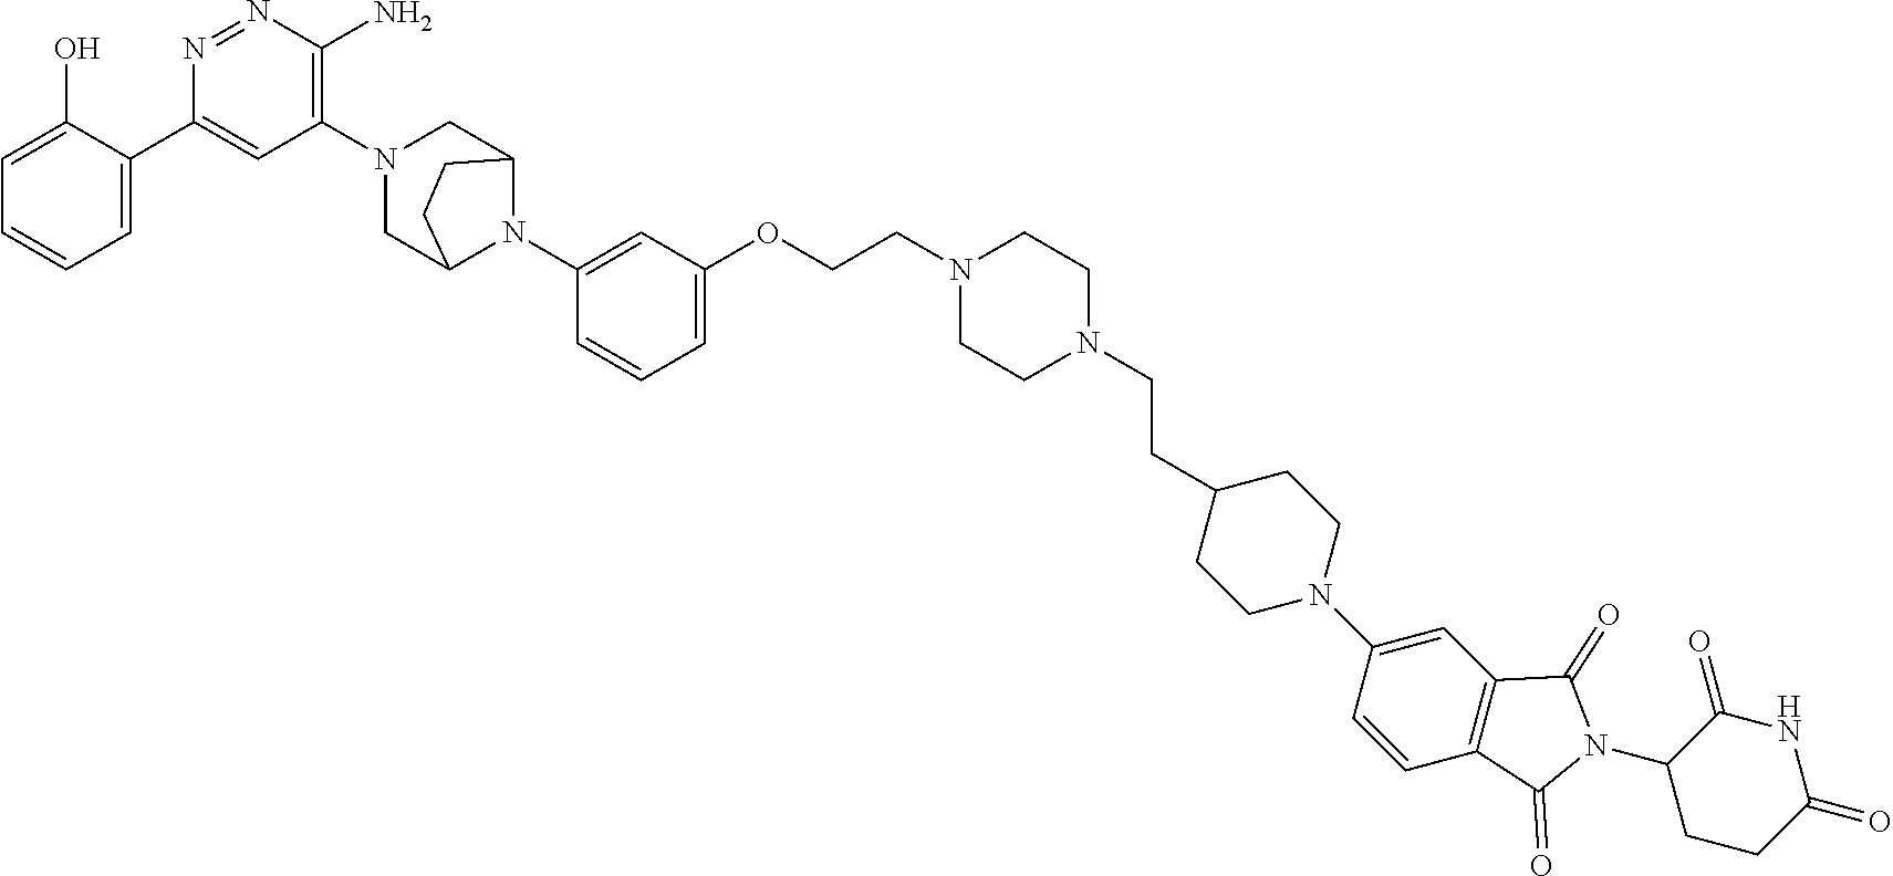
C1=C(O)C(C2=CC(N3CC4N(C5=CC(OCCN6CCN(CCC7CCN(C8=CC9=C(C=C8)C(=O)N(C8CCC(=O)NC8=O)C9=O)CC7)CC6)=CC=C5)C(C3)CC4)=C(N)N=N2)=CC=C1
